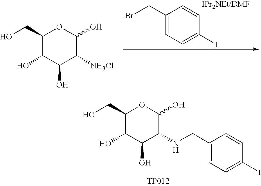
C1(CO)C(O)C(O)C([NH3Cl])C(O)O1.C1=CC(CBr)=CC=C1I.C1(CO)C(O)C(O)C(NCC2=CC=C(I)C=C2)C(O)O1.[TP012]
